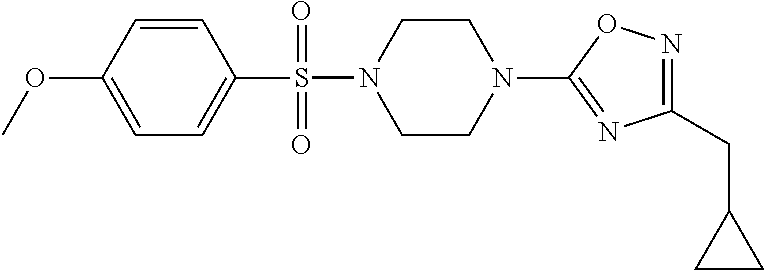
N1=C(CC2CC2)N=C(N2CCN(S(=O)(C3=CC=C(OC)C=C3)=O)CC2)O1
